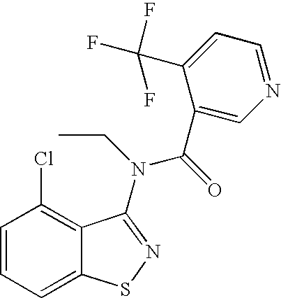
C1=CC=C2C(=C1Cl)C(N(C(=O)C1=CN=CC=C1C(F)(F)F)CC)=NS2
